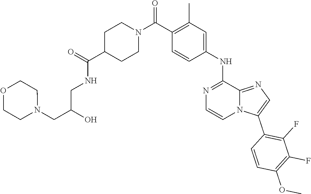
O(C)C1=C(F)C(F)=C(C2=CN=C3N2C=CN=C3NC2=CC(C)=C(C(N3CCC(C(NCC(O)CN4CCOCC4)=O)CC3)=O)C=C2)C=C1
